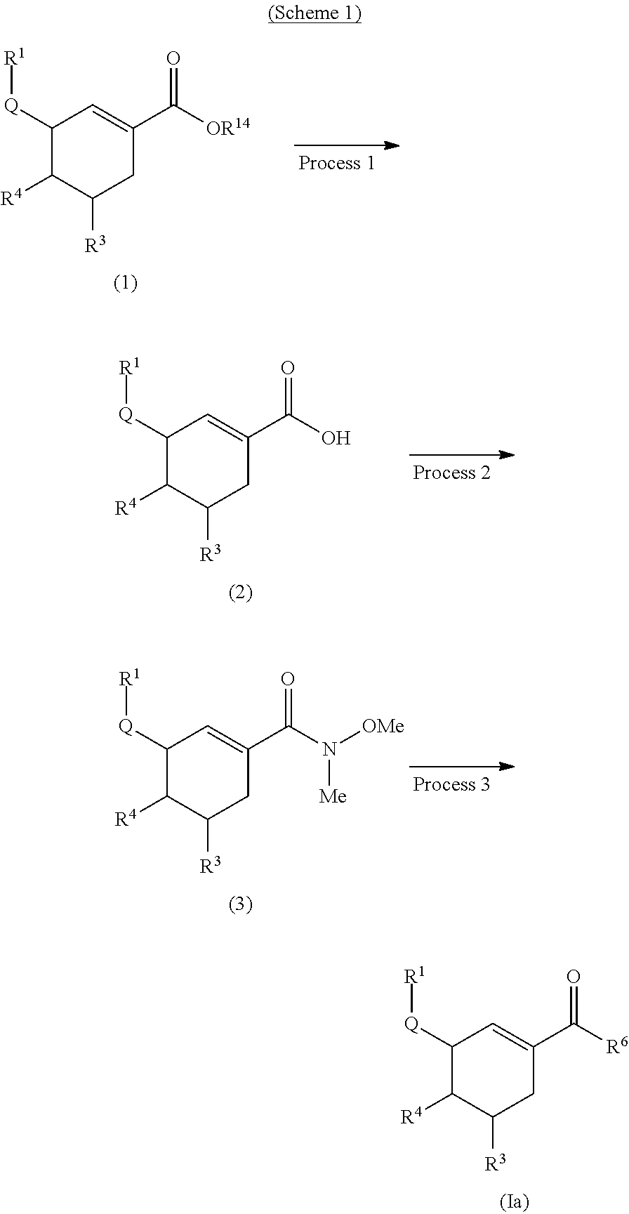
C1([Q][R1])C([R4])C([R3])CC(C([OR14])=O)=C1.C1([Q][R1])C([R4])C([R3])CC(C(O)=O)=C1.C1([Q][R1])C([R4])C([R3])CC(C(N([OMe])[Me])=O)=C1.C1([Q][R1])C([R4])C([R3])CC(C([R6])=O)=C1
